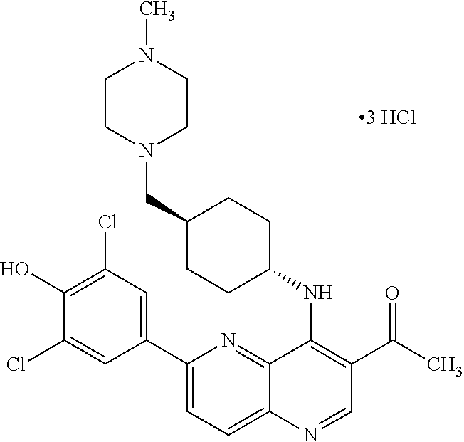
C1(C2=CC(Cl)=C(O)C(Cl)=C2)=CC=C2C(=N1)C(NC1CCC(CN3CCN(C)CC3)CC1)=C(C(=O)C)C=N2
